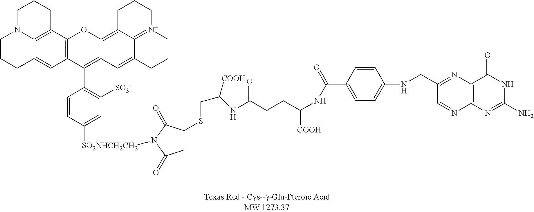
C1=CC(C(=O)NC([COOH])CCC(NC(CSC2CC(=O)N([SO2NHCH2CH2]C3=CC([SO3-])=C(C4=C5C(=C6C7=[N+](CCCC7=C5)CCC6)OC5=C4C=C4C6=C5CCCN6CCC4)C=C3)C2=O)[COOH])=O)=CC=C1NCC1=NC2=C(N=C1)N=C(N)NC2=O
